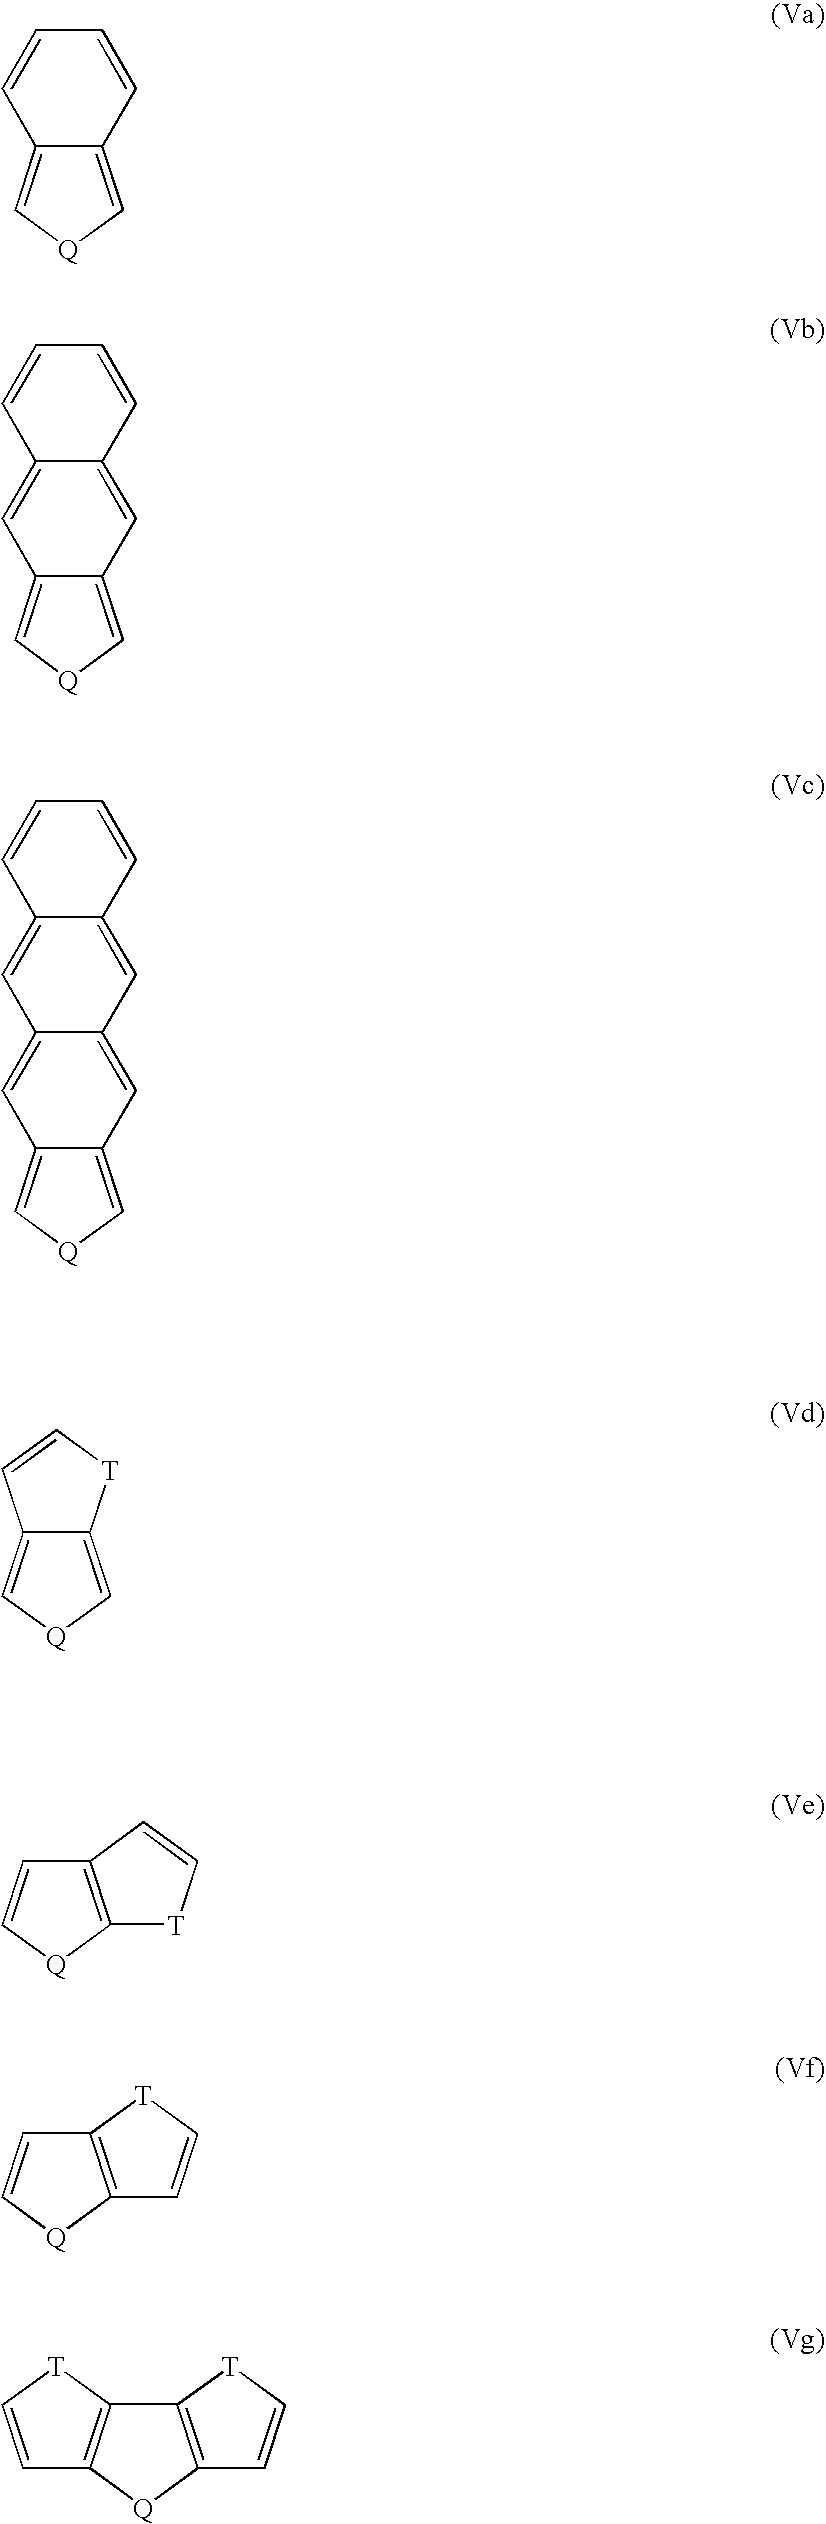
C1=CC2=C[Q]C=C2C=C1.C1=CC2=CC3=C[Q]C=C3C=C2C=C1.C12=CC3=CC4=C[Q]C=C4C=C3C=C1C=CC=C2.C12=C[Q]C=C1[T]C=C2.C12=C([Q]C=C1)[T]C=C2.C12=C([Q]C=C1)C=C[T]2.C1=C[T]C2=C1[Q]C1=C2[T]C=C1
